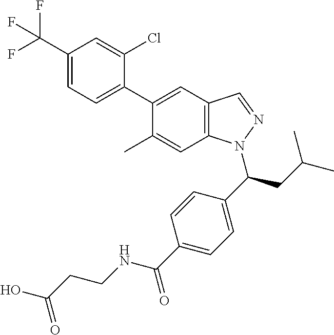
C1(C(F)(F)F)=CC=C(C2=CC3=C(C=C2C)N(C(CC(C)C)C2=CC=C(C(=O)NCCC(O)=O)C=C2)N=C3)C(Cl)=C1
